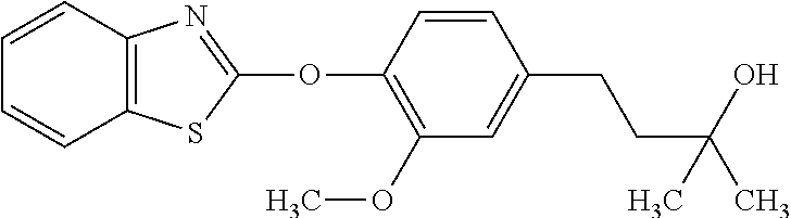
C1(OC2=NC3=C(S2)C=CC=C3)=C(OC)C=C(CCC(C)(O)C)C=C1
